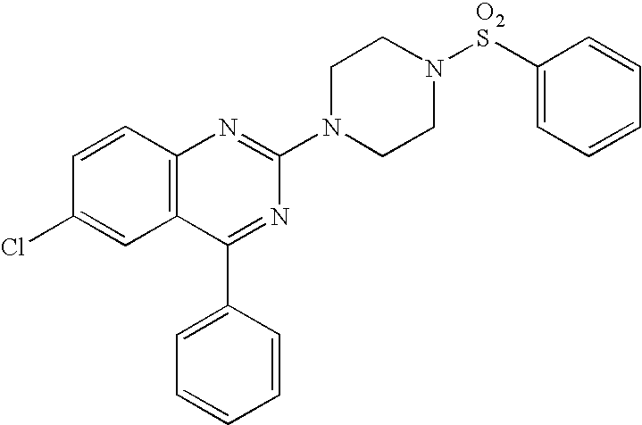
C12=C(C=CC(Cl)=C1)N=C(N1CCN([O2S]C3=CC=CC=C3)CC1)N=C2C1=CC=CC=C1
